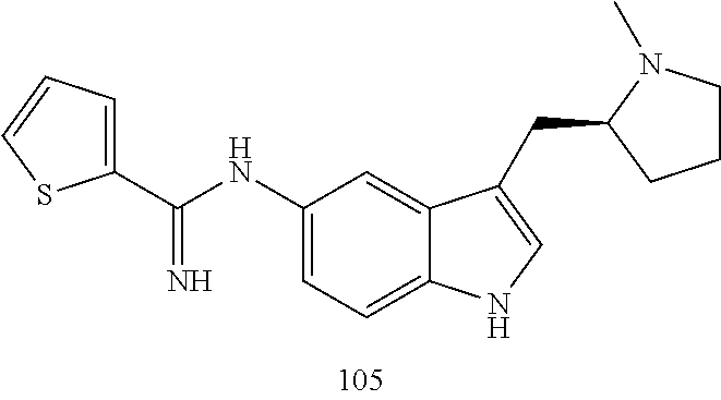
C1(NC(=N)C2=CC=CS2)=CC=C2C(=C1)C(CC1CCCN1C)=CN2
